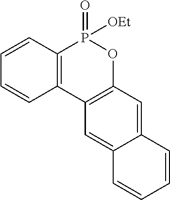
C1=CC2=C(C=C1)C1=C(OP2(=O)[OEt])C=C2C(=C1)C=CC=C2
